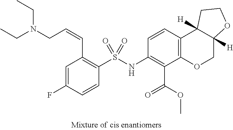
C1=C(F)C=CC(S(NC2=C(C(=O)OC)C3=C(C=C2)C2([H])C([H])(CO3)OCC2)(=O)=O)=C1C=CCN(CC)CC
